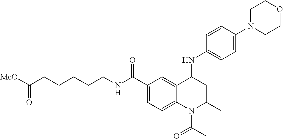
C1=C2C(=CC=C1C(NCCCCCC([MeO])=O)=O)N(C(C)=O)C(C)CC2NC1=CC=C(N2CCOCC2)C=C1
